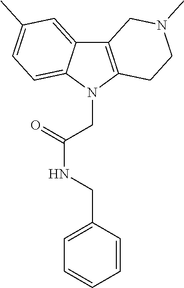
C12=C(N(CC(NCC3=CC=CC=C3)=O)C3=CC=C(C)C=C13)CCN(C)C2
